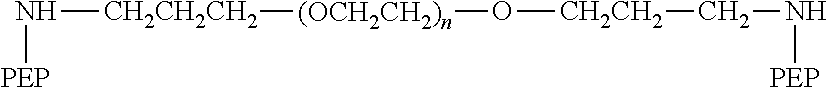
N([CH2CH2CH2][(OCH2CH2)n]O[CH2CH2]CN[PEP])[PEP]
